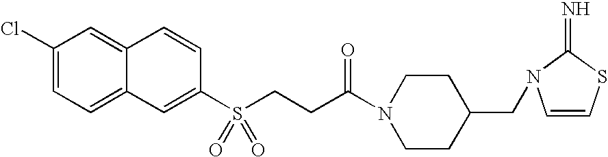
C1(Cl)=CC=C2C(=C1)C=CC(S(CCC(N1CCC(CN3C(=N)SC=C3)CC1)=O)(=O)=O)=C2
